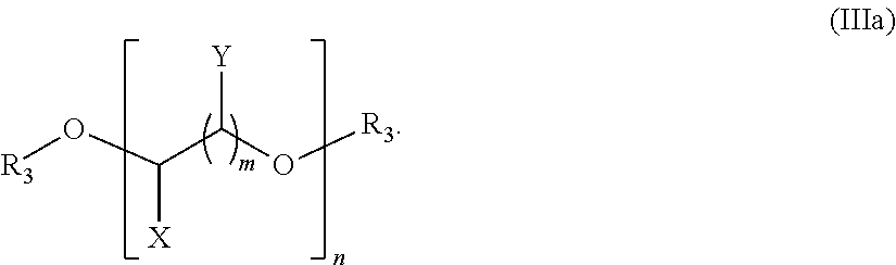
O(C(C(O[R3])[Y])[X])[R3]
